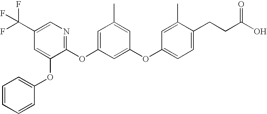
C1=C(C(F)(F)F)C=C(OC2=CC=CC=C2)C(OC2=CC(C)=CC(OC3=CC=C(CCC(O)=O)C(C)=C3)=C2)=N1
